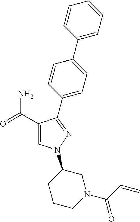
C1(C(=O)N)=CN(C2CCCN(C(C=C)=O)C2)N=C1C1=CC=C(C2=CC=CC=C2)C=C1
